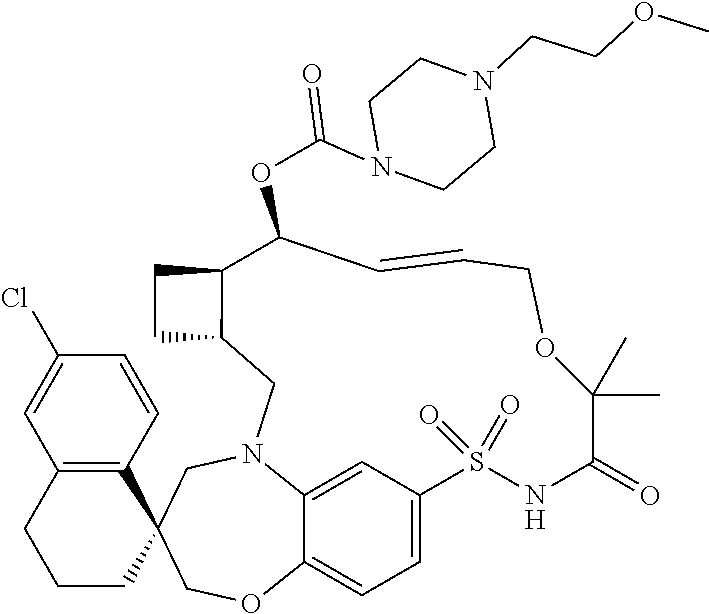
C1=C2C=C3C(=C1)OCC1(CN3CC3C(C(OC(N4CCN(CCOC)CC4)=O)C=CCOC(C)(C)C(=O)NS2(=O)=O)CC3)C2=C(CCC1)C=C(Cl)C=C2
